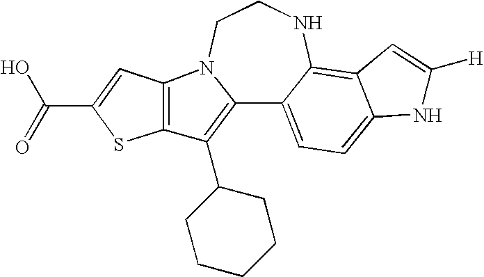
C12=C(C3CCCCC3)C3=C(N1CCNC1=C4C(=CC=C21)NC([H])=C4)C=C(C(O)=O)S3
